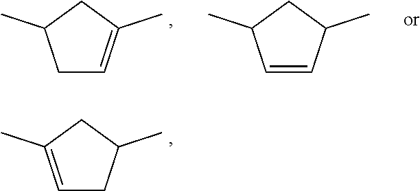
C1=C(C)CC(C)C1.C1C=C(C)CC1C.C1=CC(C)CC1C
